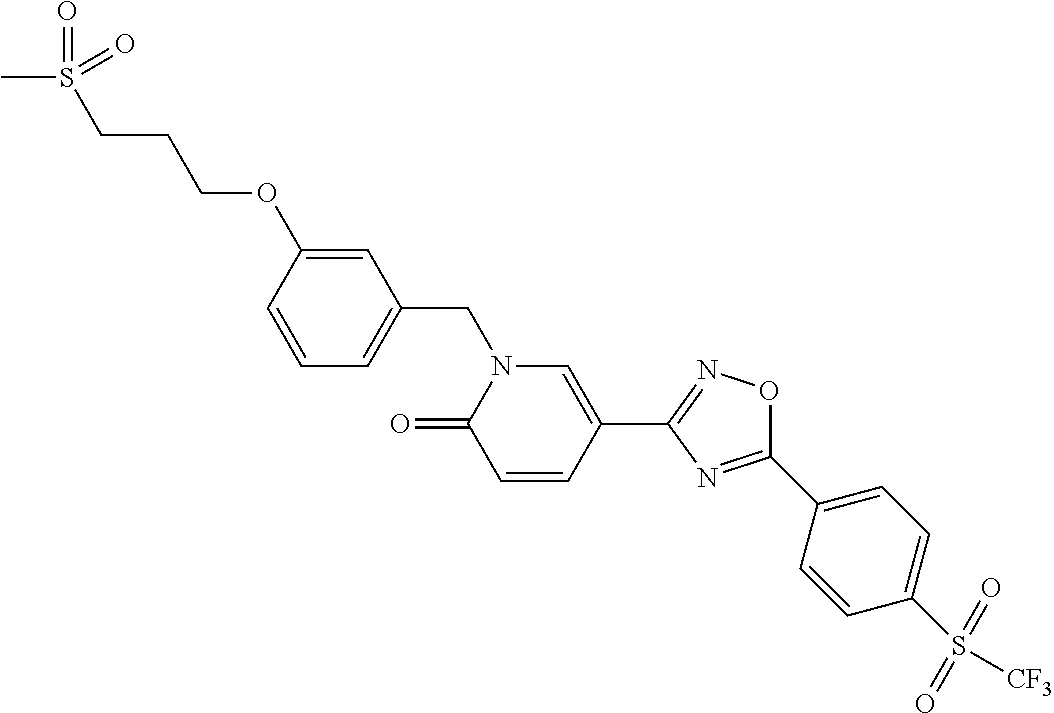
C1=CC(OCCCS(C)(=O)=O)=CC(CN2C(=O)C=CC(C3=NOC(C4=CC=C(S([CF3])(=O)=O)C=C4)=N3)=C2)=C1
